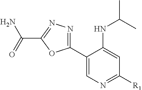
C1(C2=NN=C(C(N)=O)O2)=CN=C([R1])C=C1NC(C)C
